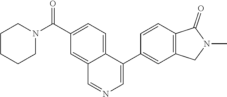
C1CCCN(C(C2=CC=C3C(=C2)C=NC=C3C2=CC3=C(C=C2)C(=O)N(C)C3)=O)C1
